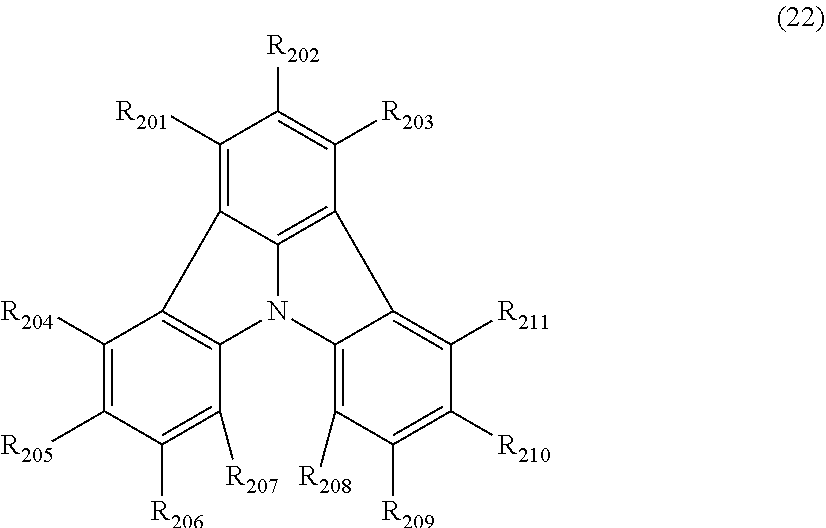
C1([R201])=C2C3=C(C([R203])=C1[R202])C1=C([R211])C([R210])=C([R209])C([R208])=C1N3C1=C2C([R204])=C([R205])C([R206])=C1[R207]
